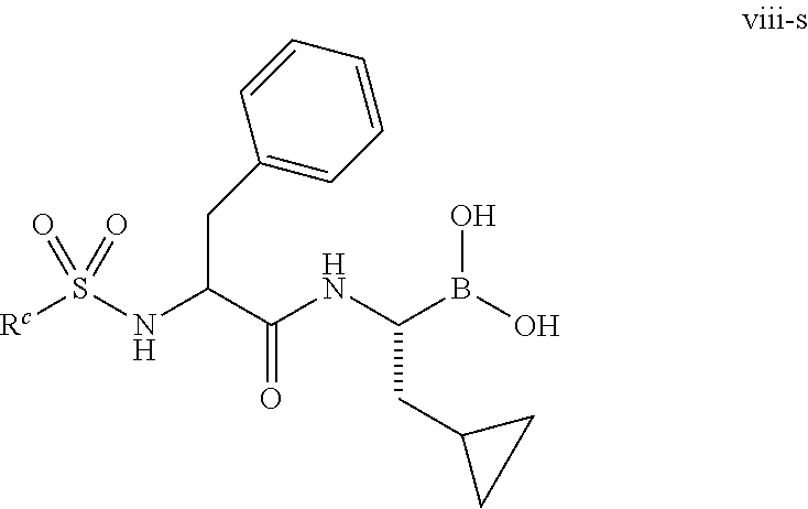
N(C(C(NC(B(O)O)CC1CC1)=O)CC1=CC=CC=C1)S([Rc])(=O)=O
